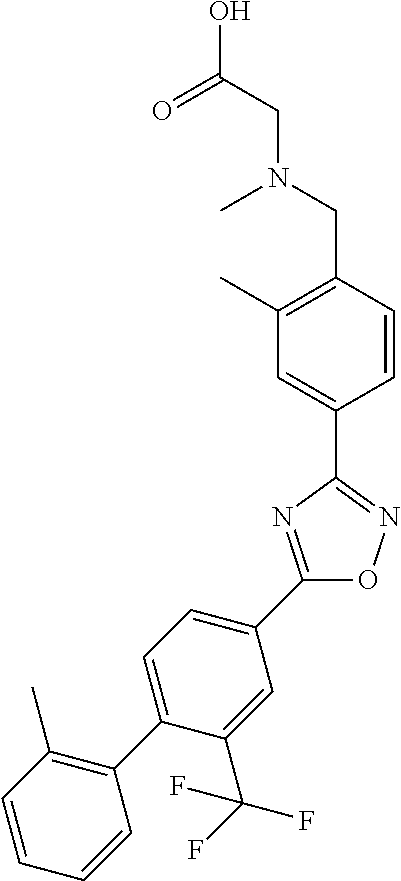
C1(C2=CC=C(C3=C(C)C=CC=C3)C(C(F)(F)F)=C2)=NC(C2=CC(C)=C(CN(CC(O)=O)C)C=C2)=NO1
